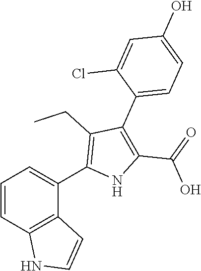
C1=CC2=C(C(C3=C(CC)C(C4=CC=C(O)C=C4Cl)=C(C(=O)O)N3)=C1)C=CN2
